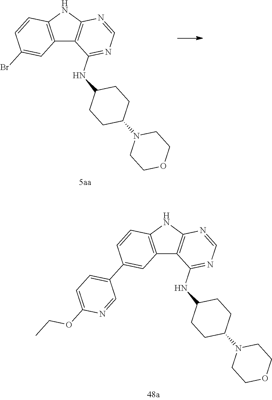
C12=C(NC3=C1C(NC1CCC(N4CCOCC4)CC1)=NC=N3)C=CC(C1=CC=C(OCC)N=C1)=C2.C12=C(NC3=C1C(NC1CCC(N4CCOCC4)CC1)=NC=N3)C=CC(Br)=C2
